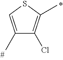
C1(C)=CSC(C)=C1Cl
